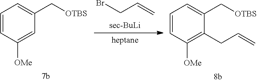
C1=CC([OMe])=CC(C[OTBS])=C1.C(C=C)Br.C1=CC([OMe])=C(CC=C)C(C[OTBS])=C1
